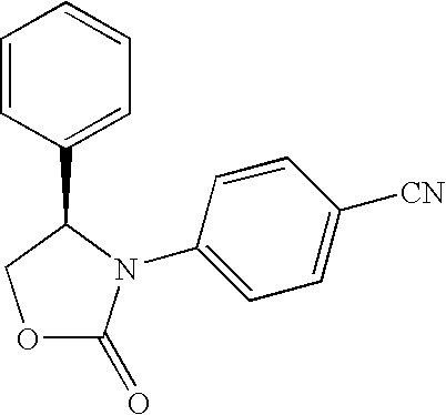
C1=CC(C2COC(=O)N2C2=CC=C([CN])C=C2)=CC=C1
